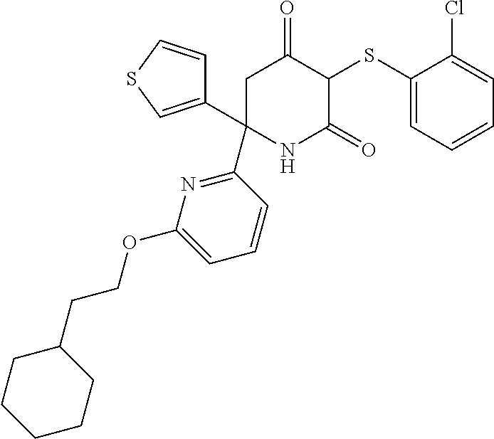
C1(SC2C(=O)CC(C3=NC(OCCC4CCCCC4)=CC=C3)(C3=CSC=C3)NC2=O)=CC=CC=C1Cl
